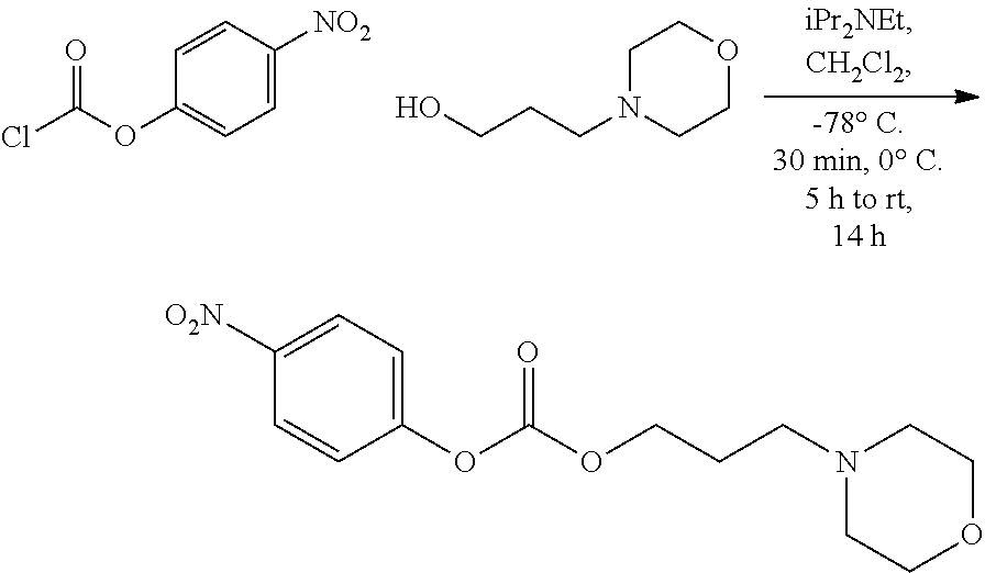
C1=CC(OC(Cl)=O)=CC=C1[NO2].C1CN(CCCO)CCO1.C1=C([O2N])C=CC(OC(OCCCN2CCOCC2)=O)=C1
